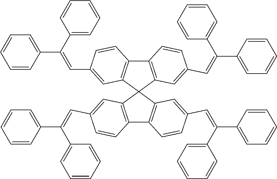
C12=C(C3(C4=C1C=CC(C=C(C1=CC=CC=C1)C1=CC=CC=C1)=C4)C1=C(C4=C3C=C(C=C(C3=CC=CC=C3)C3=CC=CC=C3)C=C4)C=CC(C=C(C3=CC=CC=C3)C3=CC=CC=C3)=C1)C=C(C=C(C1=CC=CC=C1)C1=CC=CC=C1)C=C2
